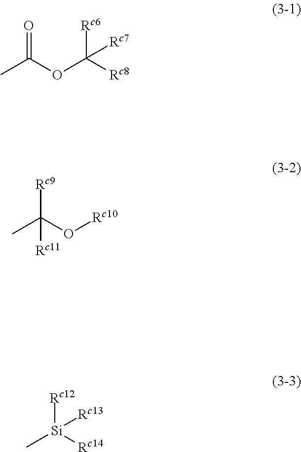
CC(OC([Rc8])([Rc6])[Rc7])=O.CC(O[Rc10])([Rc9])[Rc11].C[Si]([Rc14])([Rc12])[Rc13]
